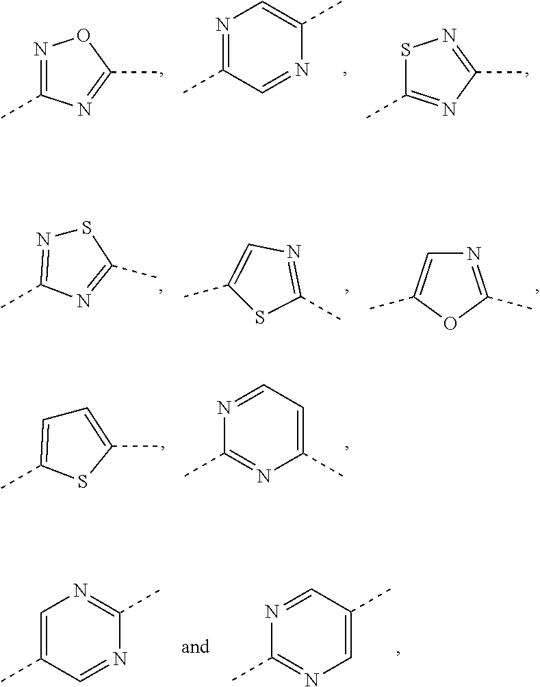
N1=C(C)N=C(C)O1.N1=C(C)C=NC(C)=C1.S1C(C)=NC(C)=N1.S1N=C(C)N=C1C.C1(C)=CN=C(C)S1.N1=C(C)OC(C)=C1.C1=C(C)SC(C)=C1.N1=CC=C(C)N=C1C.C1=C(C)C=NC(C)=N1.N1=CC(C)=CN=C1C
